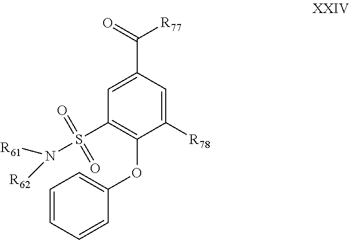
C1(S(=O)(=O)N([R61])[R62])=C(OC2=CC=CC=C2)C([R78])=CC(C(=O)[R77])=C1
